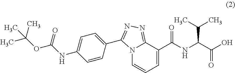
N12C=CC=C(C(NC(C(O)=O)C(C)C)=O)C1=NN=C2C1=CC=C(NC(OC(C)(C)C)=O)C=C1
